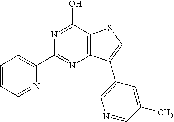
C1(C2=CC=CC=N2)=NC2=C(C(O)=N1)SC=C2C1=CN=CC(C)=C1
